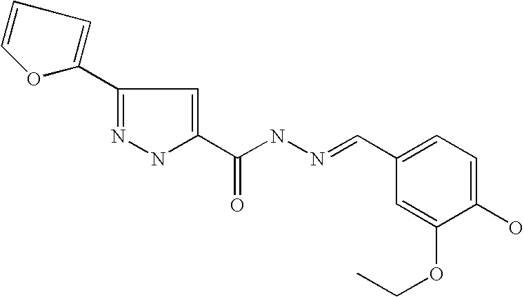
C1=COC(C2=NNC(C(NN=CC3=CC=C(O)C(OCC)=C3)=O)=C2)=C1
